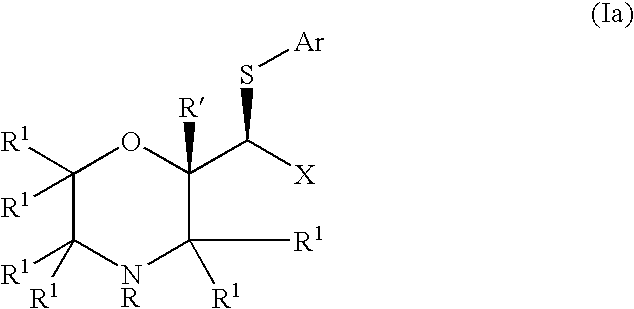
C1([R1])([R1])C([R1])([R1])[NR]C([R1])([R1])C(C([X])S[Ar])([R])O1
